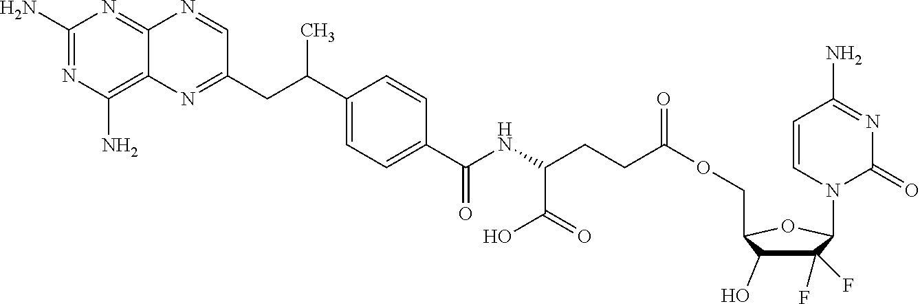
C1(F)(F)C(O)C(COC(CCC(NC(C2=CC=C(C(CC3=NC4=C(N)N=C(N)N=C4N=C3)C)C=C2)=O)C(=O)O)=O)OC1N1C(=O)N=C(N)C=C1
